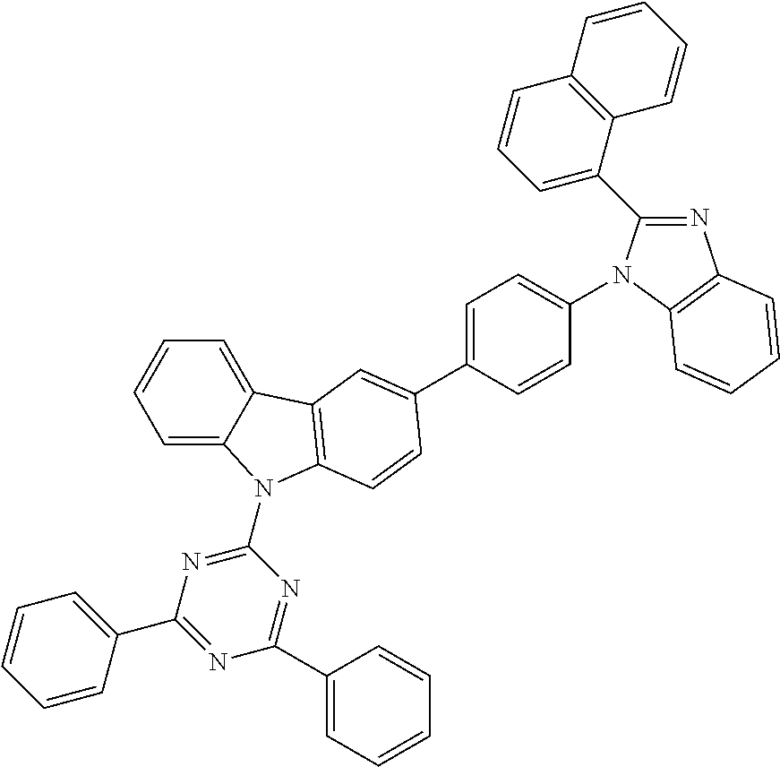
C1=C(C2=CC3=C(N(C4=NC(C5=CC=CC=C5)=NC(C5=CC=CC=C5)=N4)C4=CC=CC=C43)C=C2)C=CC(N2C(C3=CC=CC4=C3C=CC=C4)=NC3=C2C=CC=C3)=C1
